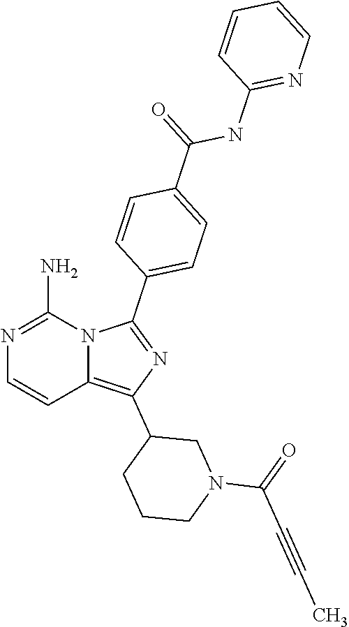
N1=C(N)N2C(=C(C3CCCN(C(=O)C#CC)C3)N=C2C2=CC=C(C(NC3=NC=CC=C3)=O)C=C2)C=C1
